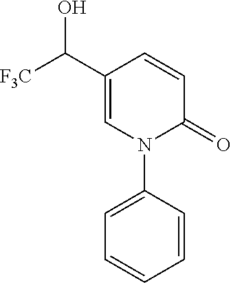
N1(C2=CC=CC=C2)C(=O)C=CC(C([F3C])O)=C1
